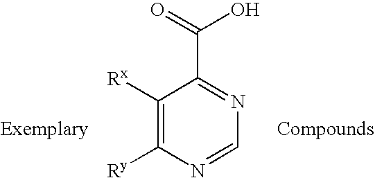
C1=NC([Ry])=C([Rx])C(C(=O)O)=N1
